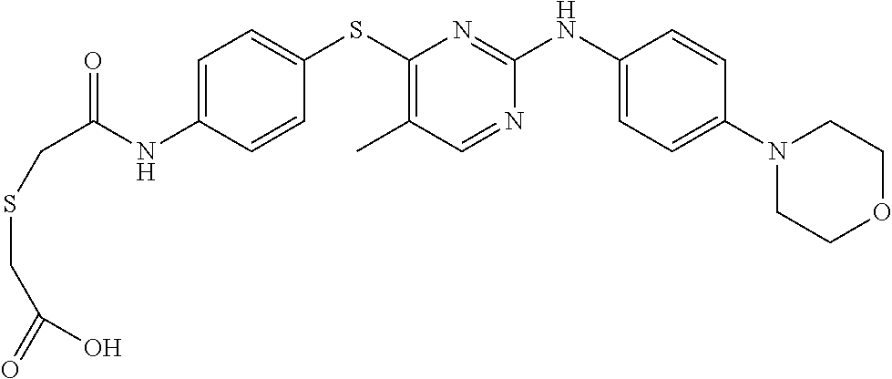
C1=C(NC(CSCC(=O)O)=O)C=CC(SC2=C(C)C=NC(NC3=CC=C(N4CCOCC4)C=C3)=N2)=C1
